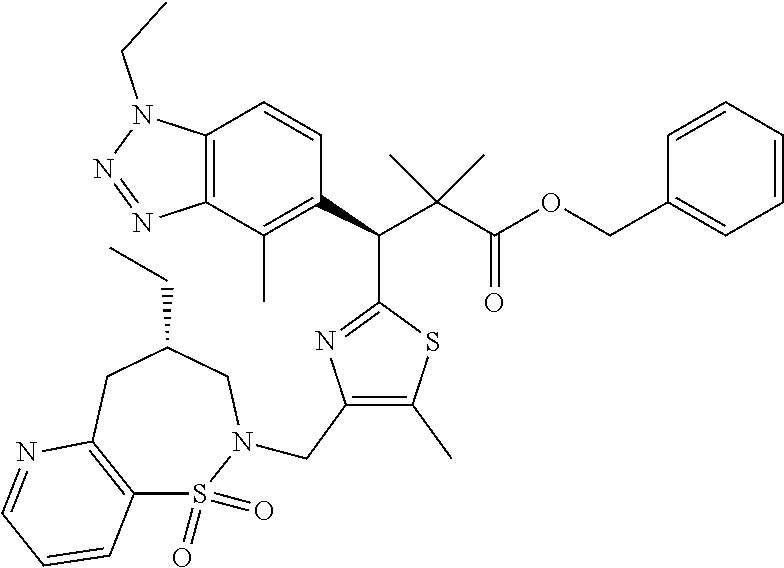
C12=C(C(C)=C(C(C(C(OCC3=CC=CC=C3)=O)(C)C)C3=NC(CN4S(=O)(=O)C5=C(CC(CC)C4)N=CC=C5)=C(C)S3)C=C1)N=NN2CC
